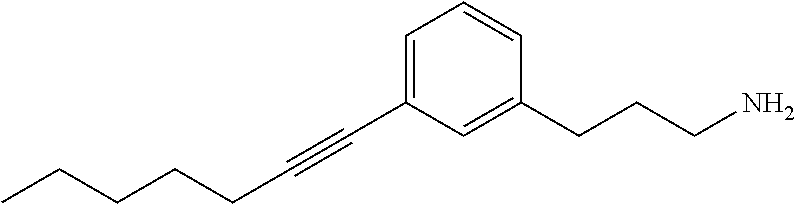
C1=CC(CCCN)=CC(C#CCCCCC)=C1
